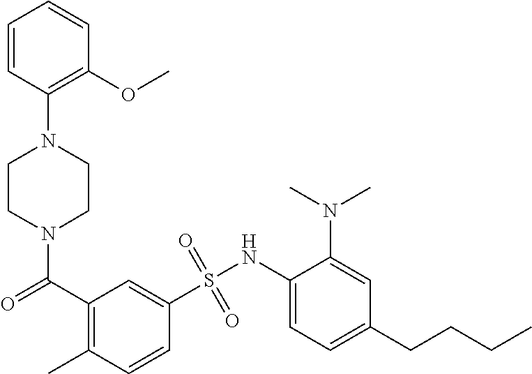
N1(C(=O)C2=C(C)C=CC(S(NC3=CC=C(CCCC)C=C3N(C)C)(=O)=O)=C2)CCN(C2=C(OC)C=CC=C2)CC1
